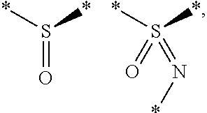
*S(*)=O.*S(*)(=O)=N*
